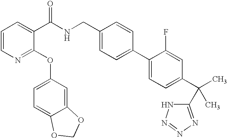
C1=CN=C(OC2=CC=C3C(=C2)OCO3)C(C(NCC2=CC=C(C3=CC=C(C(C)(C4=NN=NN4)C)C=C3F)C=C2)=O)=C1
